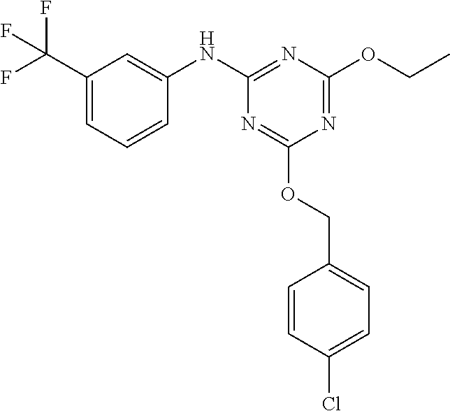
C1=C(C(F)(F)F)C=C(NC2=NC(OCC)=NC(OCC3=CC=C(Cl)C=C3)=N2)C=C1
